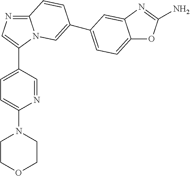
C12=NC=C(C3=CC=C(N4CCOCC4)N=C3)N1C=C(C1=CC=C3OC(N)=NC3=C1)C=C2
